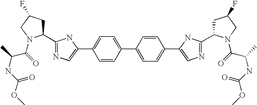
C1(C2CC(F)CN2C(C(NC(=O)OC)C)=O)=NC=C(C2=CC=C(C3=CC=C(C4=CN=C(C5CC(F)CN5C(=O)C(NC(=O)OC)C)N4)C=C3)C=C2)N1
